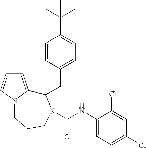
C1=C2N(C=C1)CCCN(C(NC1=CC=C(Cl)C=C1Cl)=O)C2CC1=CC=C(C(C)(C)C)C=C1
